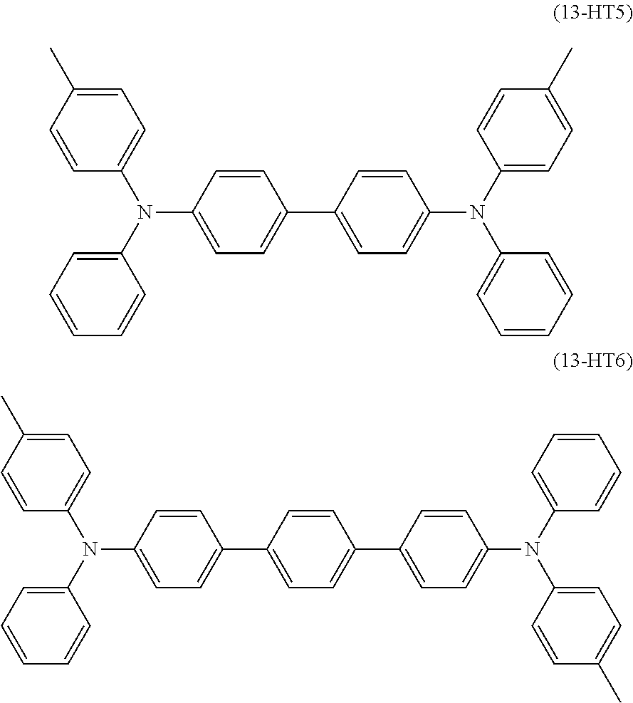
C1=C(N(C2=CC=CC=C2)C2=CC=C(C3=CC=C(N(C4=CC=C(C)C=C4)C4=CC=CC=C4)C=C3)C=C2)C=CC(C)=C1.C1=C(N(C2=CC=CC=C2)C2=CC=C(C3=CC=C(C4=CC=C(N(C5=CC=CC=C5)C5=CC=C(C)C=C5)C=C4)C=C3)C=C2)C=CC(C)=C1
